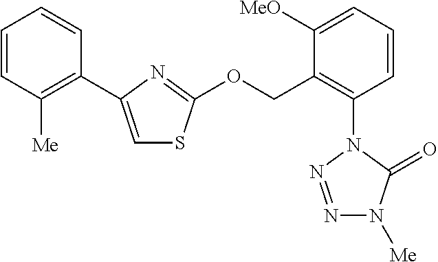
C1=CC([Me])=C(C2=CSC(OCC3=C(N4N=NN([Me])C4=O)C=CC=C3[MeO])=N2)C=C1
